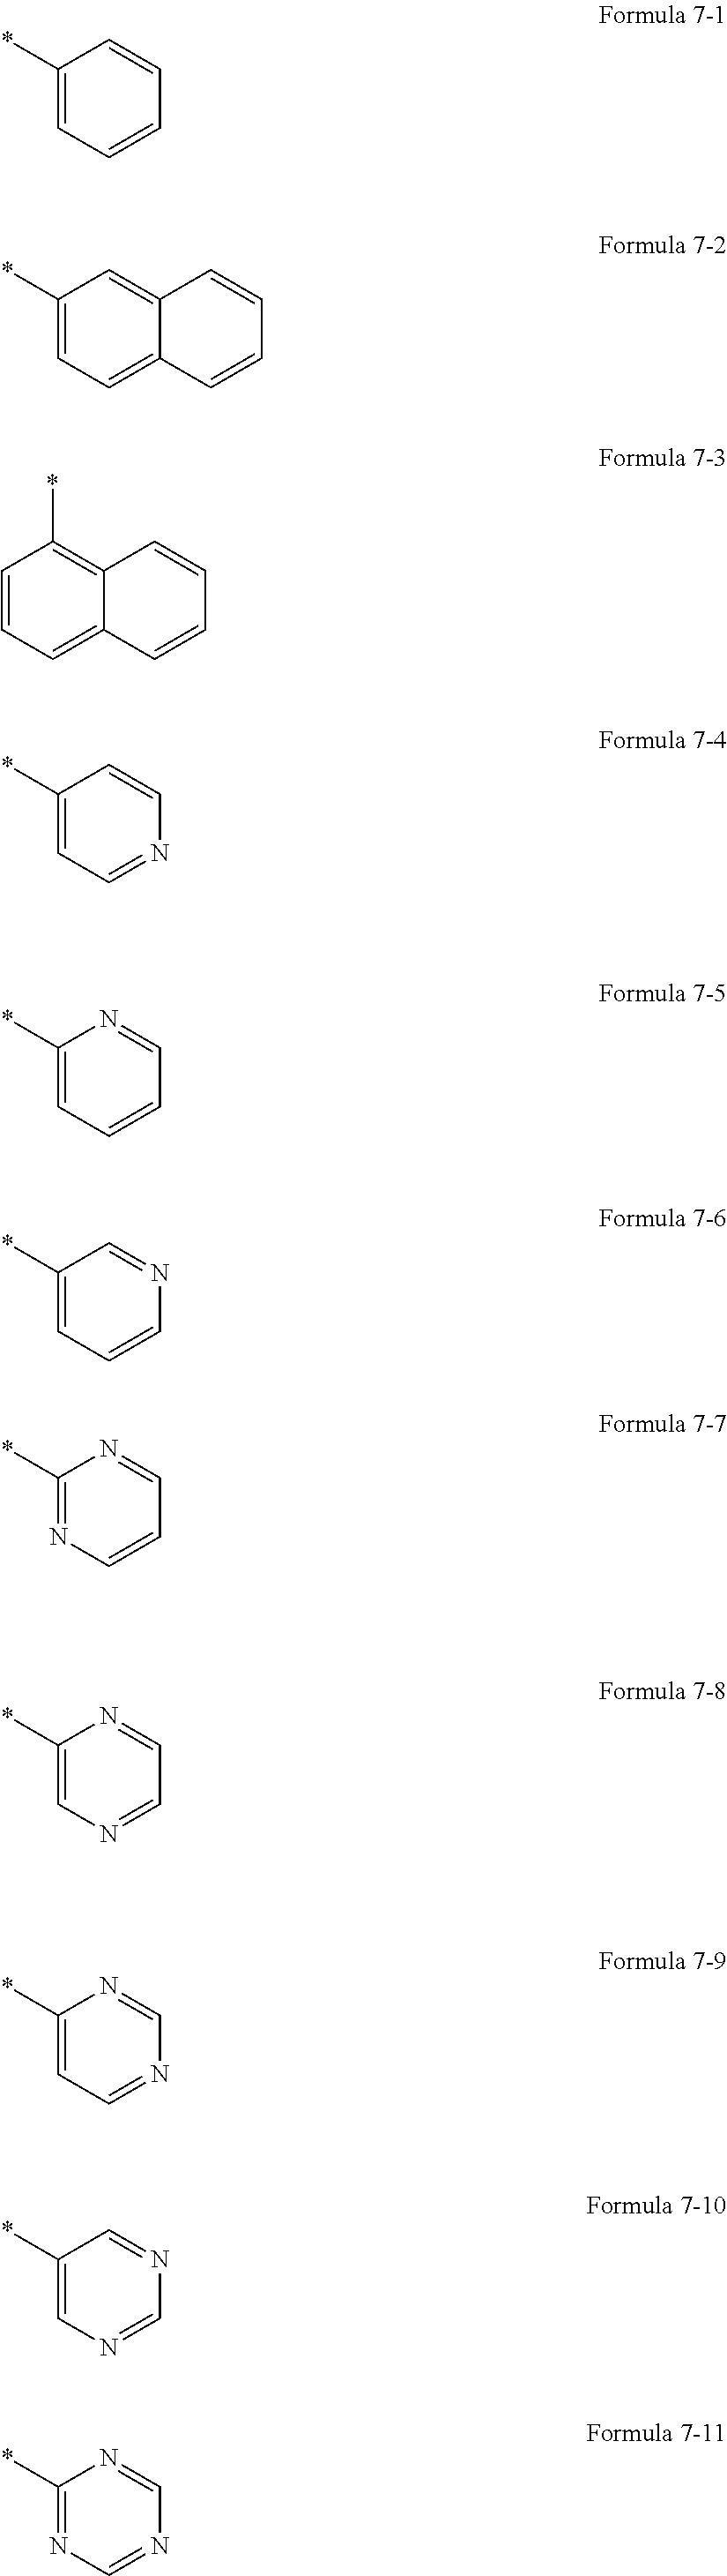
C1(*)=CC=CC=C1.C1=CC=C2C(=C1*)C=CC=C2.C1(*)=CC=C2C(=C1)C=CC=C2.C1(*)=CC=NC=C1.C1(*)=CC=CC=N1.C1(*)=CC=CN=C1.C1(*)=NC=CC=N1.C1(*)=CN=CC=N1.C1(*)=CC=NC=N1.C1(*)=CN=CN=C1.C1(*)=NC=NC=N1
